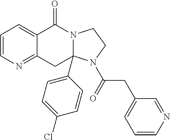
C1=CN=C2C(=C1)C(=O)N1C(C3=CC=C(Cl)C=C3)(C2)N(C(=O)CC2=CC=CN=C2)CC1
